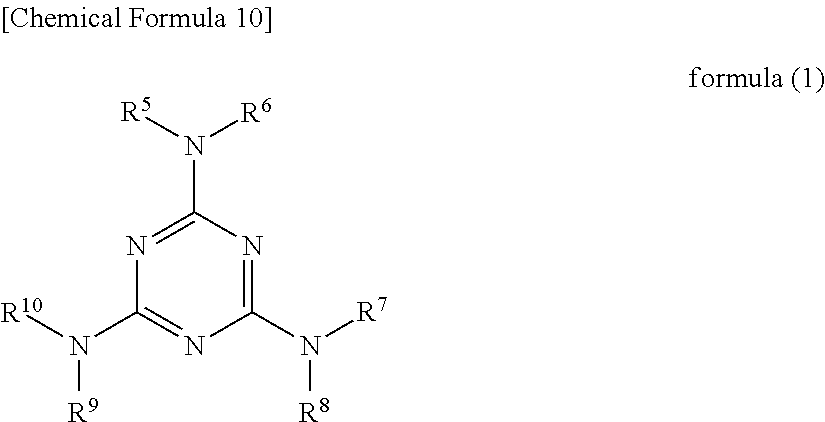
C1(N([R7])[R8])=NC(N([R5])[R6])=NC(N([R10])[R9])=N1
